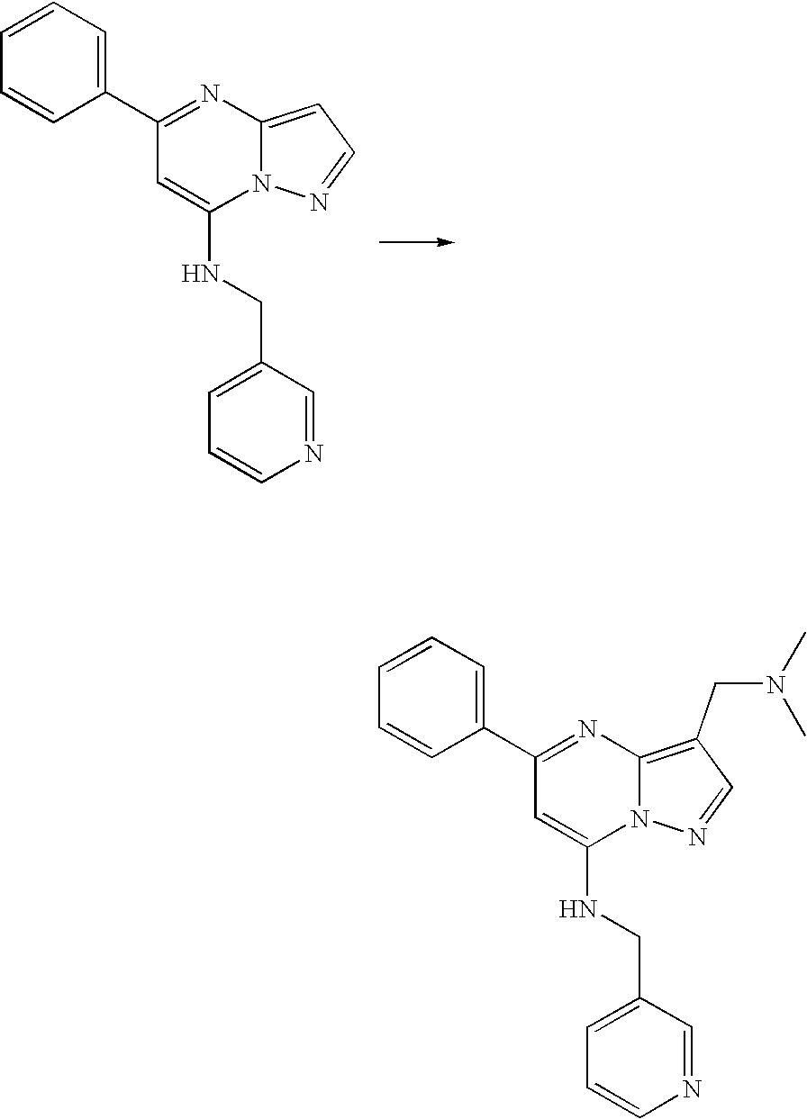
N12C(=CC=N1)N=C(C1=CC=CC=C1)C=C2NCC1=CC=CN=C1.N12C(=C(CN(C)C)C=N1)N=C(C1=CC=CC=C1)C=C2NCC1=CC=CN=C1
